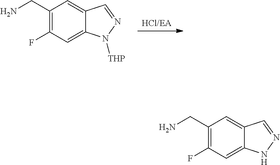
[HCl/EA].C1(CN)=C(F)C=C2C(=C1)C=NN2[THP].C1(CN)=C(F)C=C2C(=C1)C=NN2
